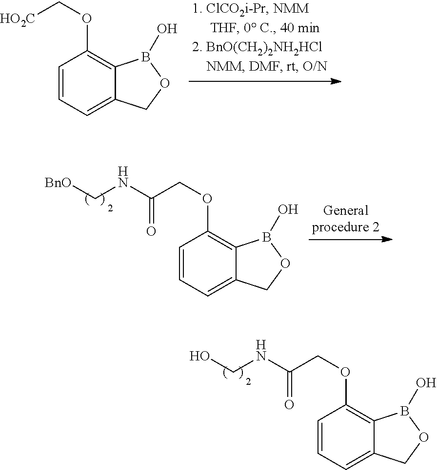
C1=CC=C2C(=C1OCC(NCO)=O)B(O)OC2.C1=CC=C2C(=C1OC[HO2C])B(O)OC2.C1=CC=C2C(=C1OCC(NC[BnO])=O)B(O)OC2
